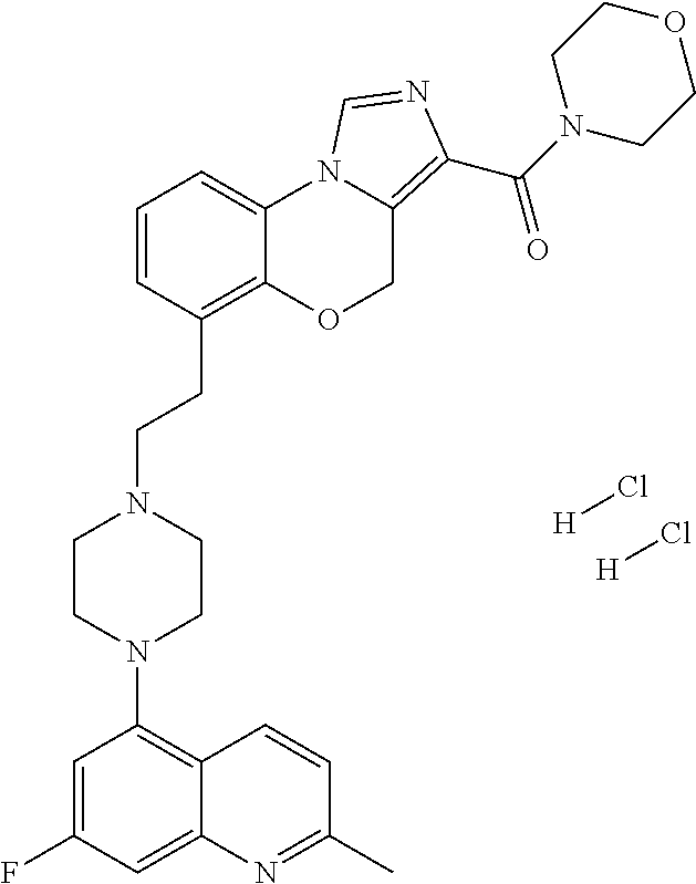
[H]Cl.[H]Cl.C1=C(F)C=C2C(=C1N1CCN(CCC3=C4C(=CC=C3)N3C(=C(C(N5CCOCC5)=O)N=C3)CO4)CC1)C=CC(C)=N2
